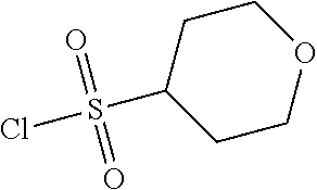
ClS(C1CCOCC1)(=O)=O
